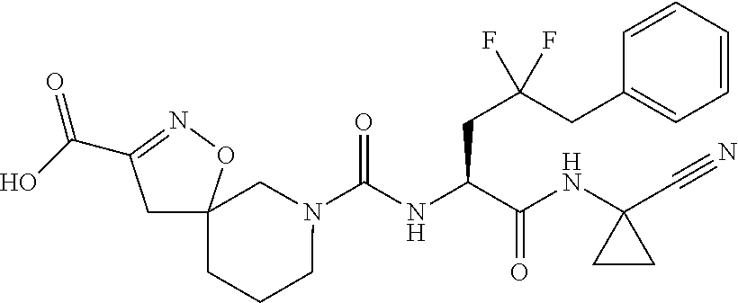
N1(C(NC(C(NC2(C#N)CC2)=O)CC(CC2=CC=CC=C2)(F)F)=O)CC2(CCC1)CC(C(=O)O)=NO2
